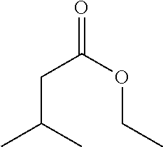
C(CC(=O)OCC)(C)C
